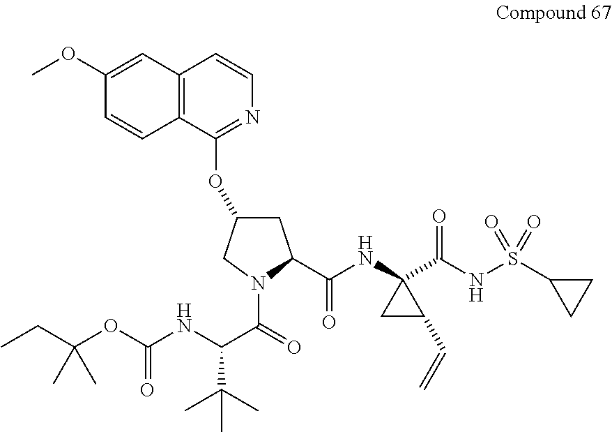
C12=C(C=CN=C1OC1CC(C(NC3(C(=O)NS(=O)(=O)C4CC4)CC3C=C)=O)N(C(=O)C(NC(OC(CC)(C)C)=O)C(C)(C)C)C1)C=C(OC)C=C2
